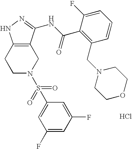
C12=C(CCN(S(C3=CC(F)=CC(F)=C3)(=O)=O)C1)NN=C2NC(C1=C(CN2CCOCC2)C=CC=C1F)=O.Cl
